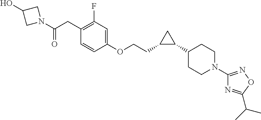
C1(CCOC2=CC(F)=C(CC(=O)N3CC(O)C3)C=C2)C(C2CCN(C3=NOC(C(C)C)=N3)CC2)C1
